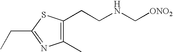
C1(CC)=NC(C)=C(CCNC[ONO2])S1
